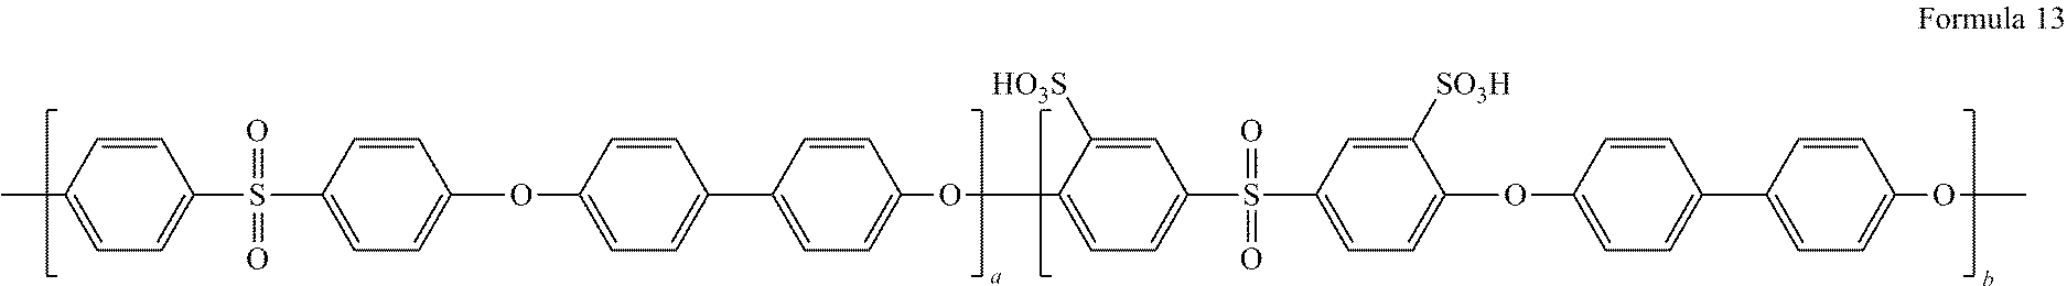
C1=CC(C)=CC=C1S(C1=CC=C(OC2=CC=C(C3=CC=C(OC4=CC=C(S(C5=CC=C(OC6=CC=C(C7=CC=C(OC)C=C7)C=C6)C([SO3H])=C5)(=O)=O)C=C4[HO3S])C=C3)C=C2)C=C1)(=O)=O
